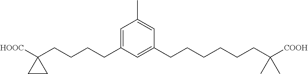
C1=C(CCCCC2([HOOC])CC2)C=C(CCCCCCC([COOH])(C)C)C=C1C
